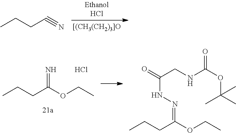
CCCC#N.CCCC(OCC)=N.Cl.C(CNC(OC(C)(C)C)=O)(=O)NN=C(OCC)CCC
